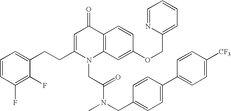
C1=CC(F)=C(F)C(CCC2=CC(=O)C3=C(N2CC(N(CC2=CC=C(C4=CC=C([CF3])C=C4)C=C2)C)=O)C=C(OCC2=CC=CC=N2)C=C3)=C1
